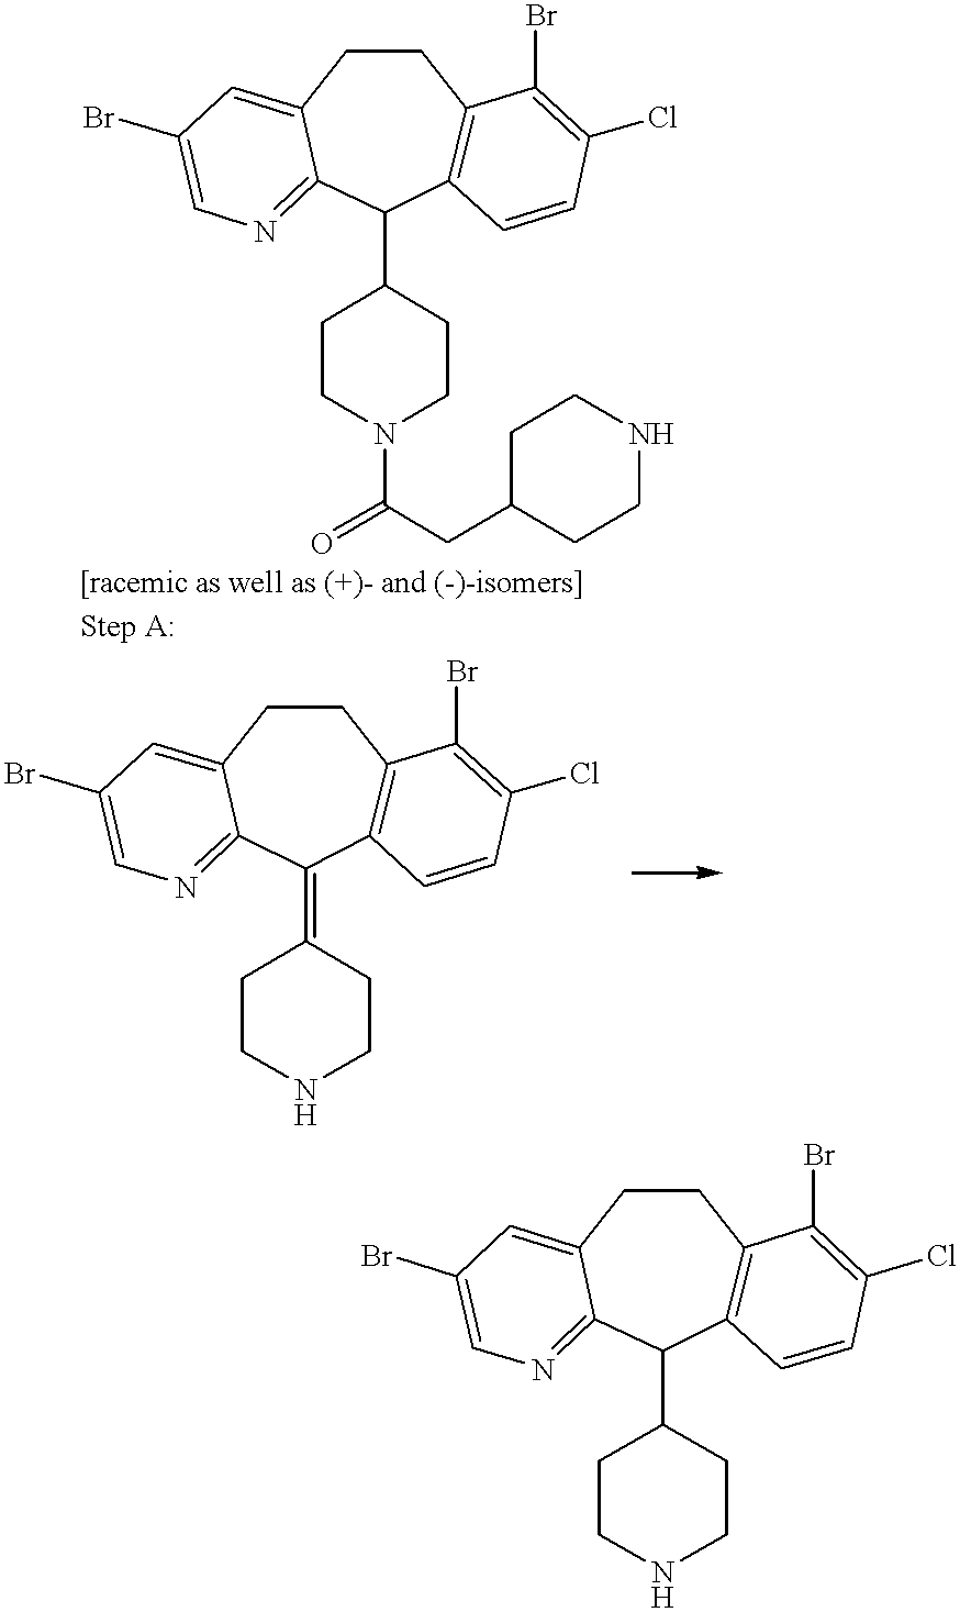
C1CC2=CC(Br)=CN=C2C(C2CCN(C(=O)CC3CCNCC3)CC2)C2=C1C(Br)=C(Cl)C=C2.C1CC2=CC(Br)=CN=C2C(=C2CCNCC2)C2=C1C(Br)=C(Cl)C=C2.C1CC2=CC(Br)=CN=C2C(C2CCNCC2)C2=C1C(Br)=C(Cl)C=C2
